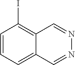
C1=CC=C2C(=C1I)C=NN=C2
